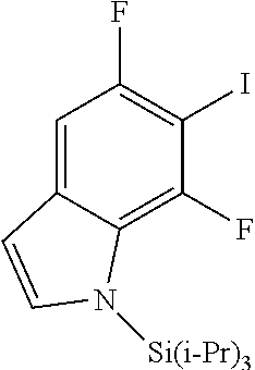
C1=C2C(=C(F)C(I)=C1F)N([Si(i-Pr)3])C=C2
